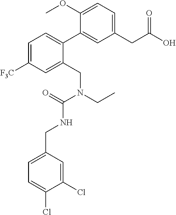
N(C(=O)N(CC)CC1=CC([F3C])=CC=C1C1=CC(CC(O)=O)=CC=C1OC)CC1=CC=C(Cl)C(Cl)=C1
